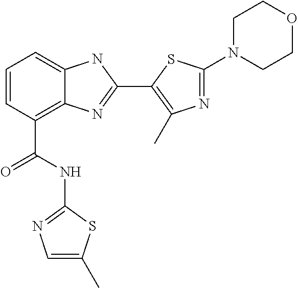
C1=CC(C(NC2=NC=C(C)S2)=O)=C2C(=C1)NC(C1=C(C)N=C(N3CCOCC3)S1)=N2
